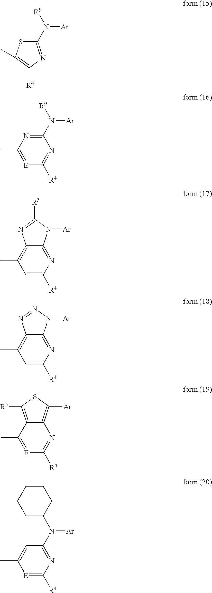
C12=NC([R4])=CC(C)=C1N=C([R5])N2[Ar].C1(N([R9])[Ar])=NC(C)=[E]C([R4])=N1.C1(N([R9])[Ar])=NC([R4])=C(C)S1.C12=NC([R4])=CC(C)=C1N=NN2[Ar].C12=C([Ar])SC([R5])=C1C(C)=[E]C([R4])=N2.C12=NC([R4])=[E]C(C)=C1C1=C(N2[Ar])CCCC1
